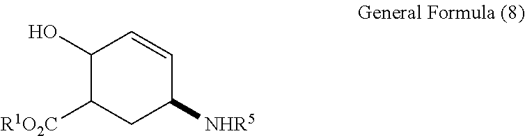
C1([R1O2C])CC([NHR5])C=CC1O
